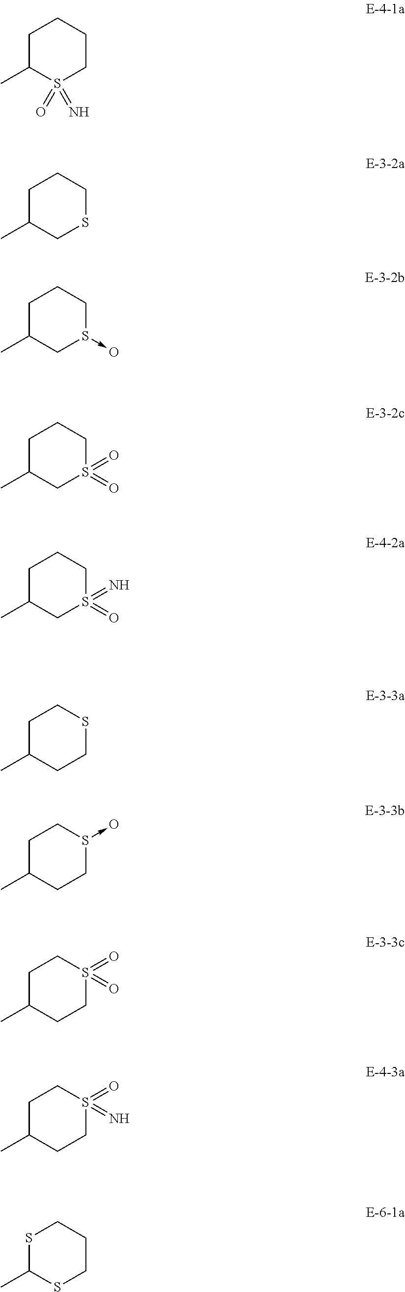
S1C(C)SCCC1.C1C(C)S(=O)(=N)CCC1.C1C(C)CSCC1.C1C(C)CS(->O)CC1.C1C(C)CS(=O)(=O)CC1.C1C(C)CS(=O)(=N)CC1.C1C(C)CCSC1.C1C(C)CCS(->O)C1.C1C(C)CCS(=O)(=O)C1.C1C(C)CCS(=O)(=N)C1
